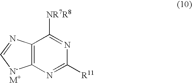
C12=C(N=C([R11])N=C1[NR7R8])[N-M+]C=N2
